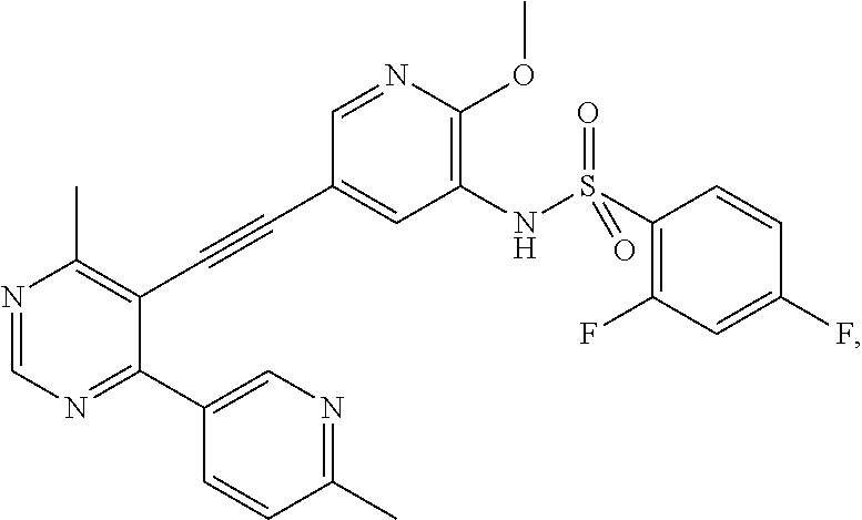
N1=CN=C(C2=CN=C(C)C=C2)C(C#CC2=CC(NS(=O)(=O)C3=C(F)C=C(F)C=C3)=C(OC)N=C2)=C1C
